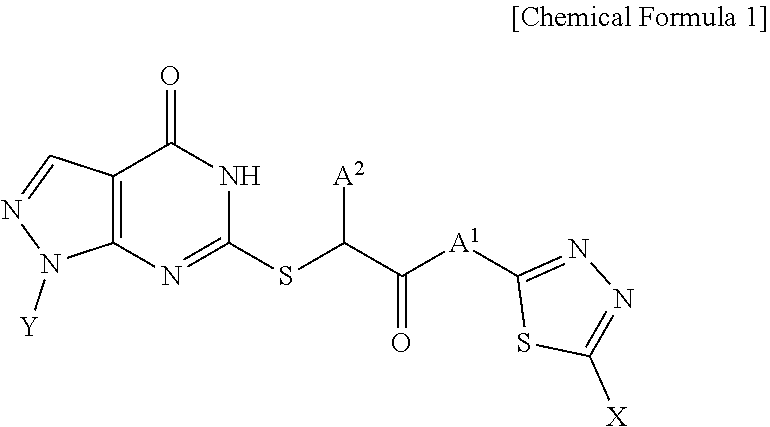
C12=C(N=C(SC(C(=O)[A1]C3=NN=C([X])S3)[A2])NC1=O)N([Y])N=C2
